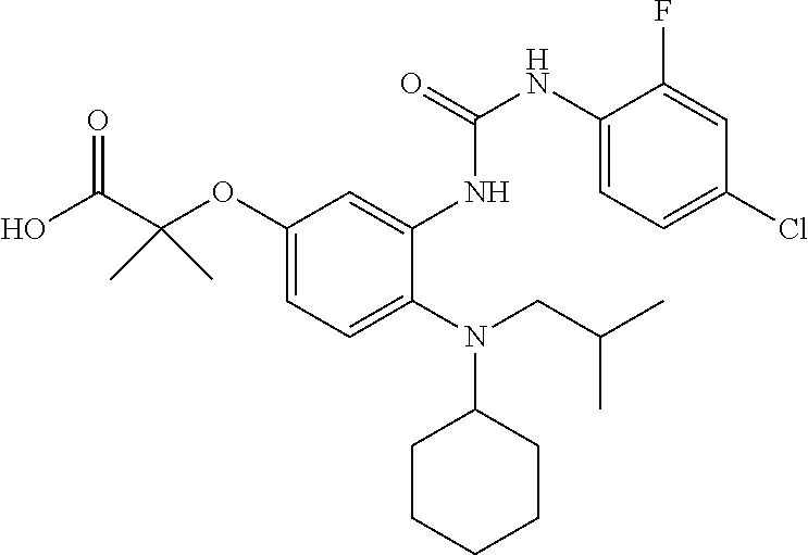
OC(C(C)(OC1=CC=C(N(CC(C)C)C2CCCCC2)C(NC(NC2=CC=C(Cl)C=C2F)=O)=C1)C)=O
